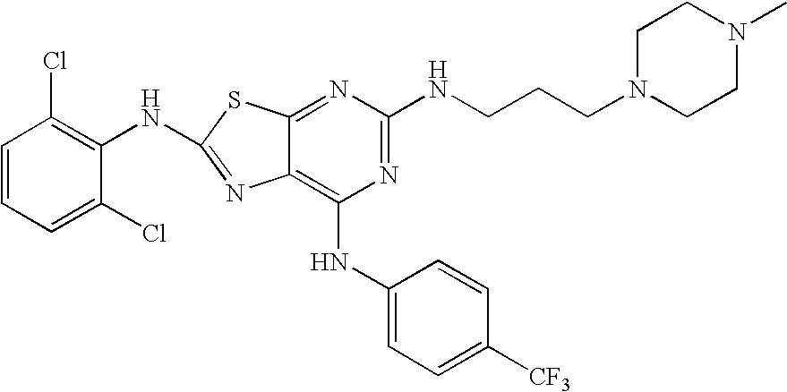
C1=CC=C(Cl)C(NC2=NC3=C(NC4=CC=C([CF3])C=C4)N=C(NCCCN4CCN(C)CC4)N=C3S2)=C1Cl
